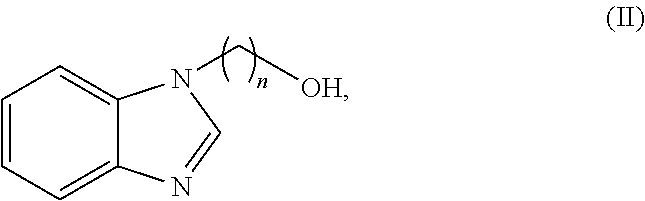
C1=CC=C2C(=C1)N(C[OH])C=N2
